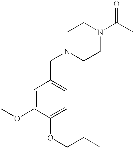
N1(CC2=CC=C(OCCC)C(OC)=C2)CCN(C(C)=O)CC1
